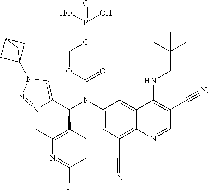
C1(N(C(C2=CN(C34CC(C3)C4)N=N2)C2=C(C)N=C(F)C=C2)C(OCOP(O)(O)=O)=O)=CC(C#N)=C2C(=C1)C(NCC(C)(C)C)=C(C#N)C=N2
